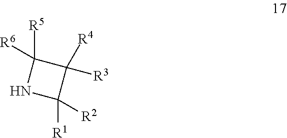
N1C([R1])([R2])C([R3])([R4])C1([R5])[R6]
